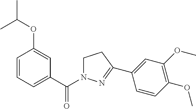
C1=CC=C(C(N2CCC(C3=CC(OC)=C(OC)C=C3)=N2)=O)C=C1OC(C)C
